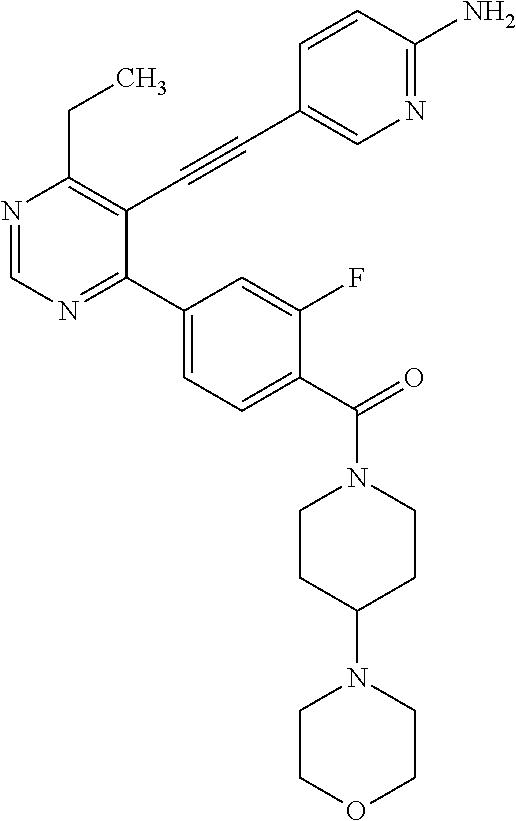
N1=CN=C(C2=CC=C(C(=O)N3CCC(N4CCOCC4)CC3)C(F)=C2)C(C#CC2=CN=C(N)C=C2)=C1CC
